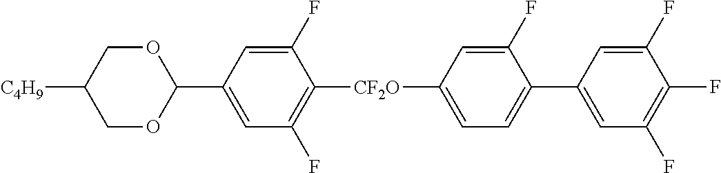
C1(F)=CC(C2OCC([C4H9])CO2)=CC(F)=C1[CF2O]C1=CC=C(C2=CC(F)=C(F)C(F)=C2)C(F)=C1
